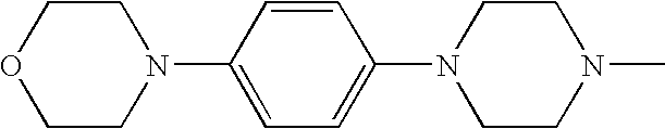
C1=CC(N2CCOCC2)=CC=C1N1CCN(C)CC1
